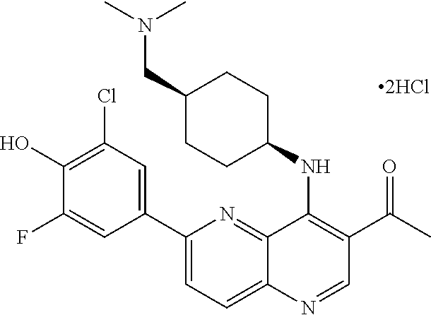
[2HCl].C12=NC(C3=CC(Cl)=C(O)C(F)=C3)=CC=C1N=CC(C(C)=O)=C2NC1CCC(CN(C)C)CC1
